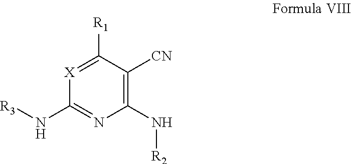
C1(N[R3])=NC(N[R2])=C([CN])C([R1])=[X]1
